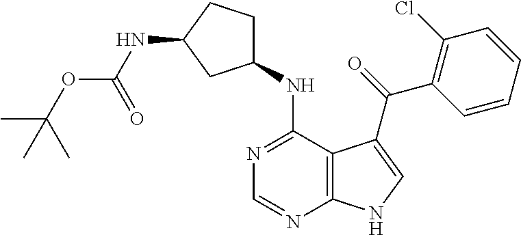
C1(NC2=NC=NC3=C2C(C(=O)C2=C(Cl)C=CC=C2)=CN3)CCC(NC(OC(C)(C)C)=O)C1
